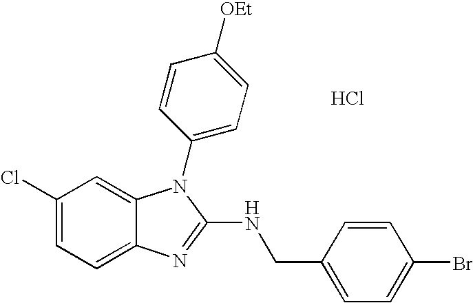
C1(Cl)=CC=C2C(=C1)N(C1=CC=C([OEt])C=C1)C(NCC1=CC=C(Br)C=C1)=N2.Cl
